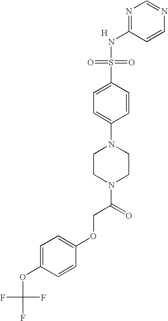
C1(NS(=O)(=O)C2=CC=C(N3CCN(C(COC4=CC=C(OC(F)(F)F)C=C4)=O)CC3)C=C2)=NC=NC=C1.[H]
